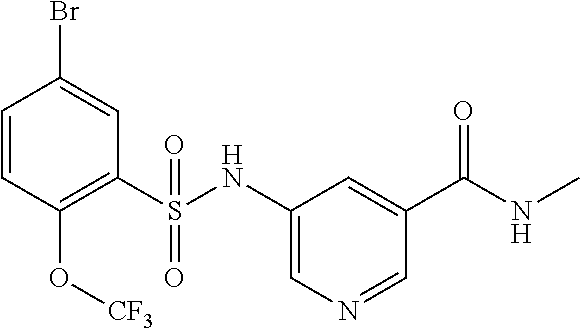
C1=CC(O[CF3])=C(S(NC2=CN=CC(C(=O)NC)=C2)(=O)=O)C=C1Br
